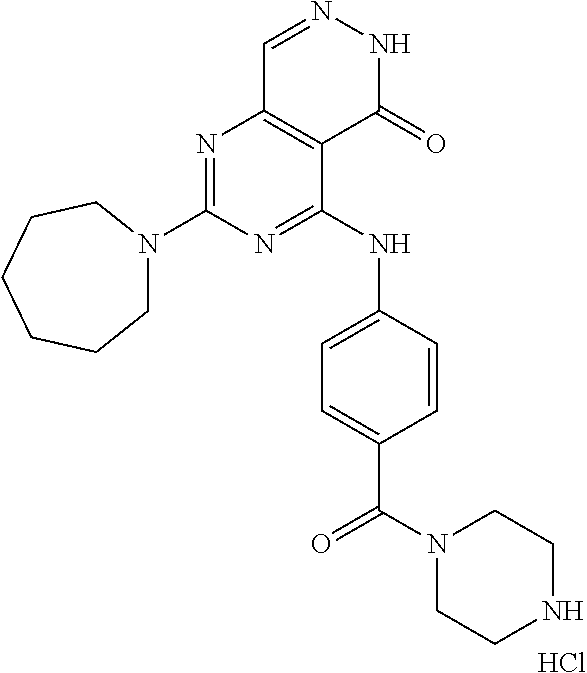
N1=C(N2CCCCCC2)N=C(NC2=CC=C(C(N3CCNCC3)=O)C=C2)C2=C1C=NNC2=O.Cl
